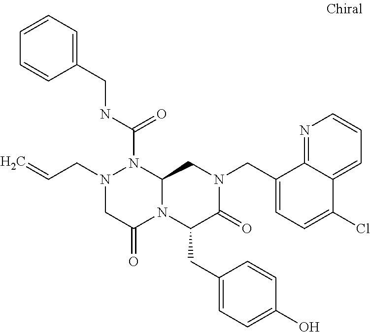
N1(CC=C)CC(=O)N2C(N1C(NCC1=CC=CC=C1)=O)CN(CC1=CC=C(Cl)C3=CC=CN=C13)C(=O)C2CC1=CC=C(O)C=C1
